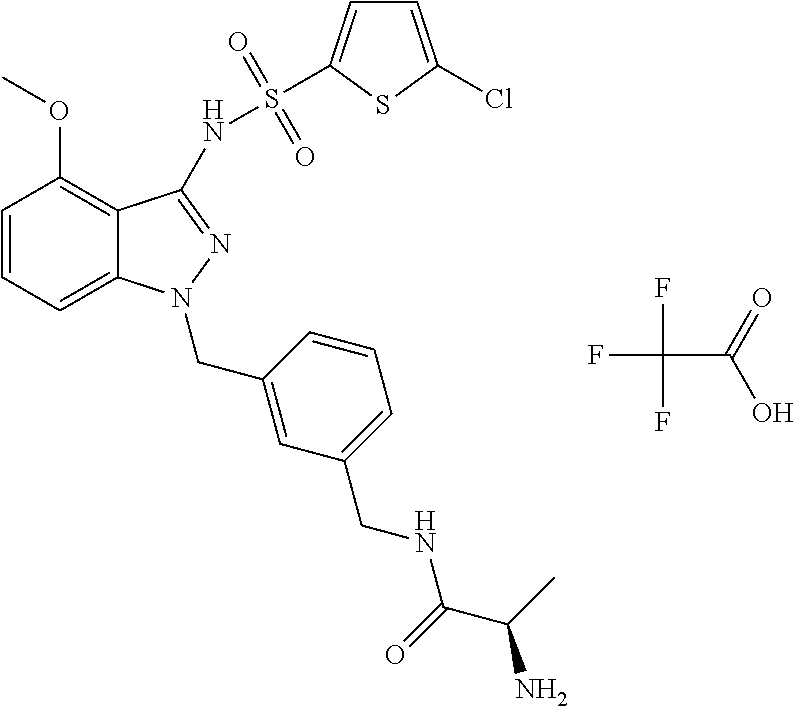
C1=CC=C2C(=C1OC)C(NS(=O)(=O)C1=CC=C(Cl)S1)=NN2CC1=CC(CNC(=O)C(C)N)=CC=C1.FC(F)(F)C(=O)O
